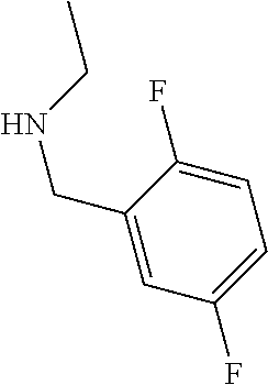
C1(F)=CC=C(F)C=C1CNCC
